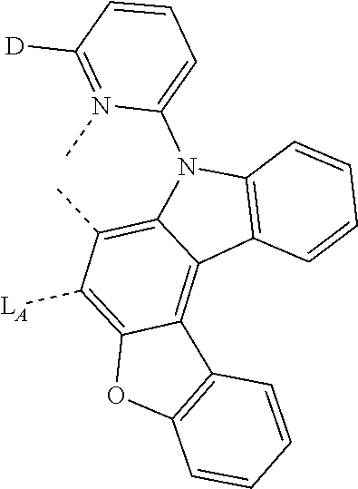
C12=C([LA])C(C)=C3C(=C1C1=C(O2)C=CC=C1)C1=C(N3C2=CC=CC([D])=N2C)C=CC=C1
